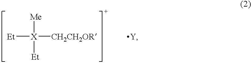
[Et][X]([Me])([CH2CH2OR])[Et].[Y]
